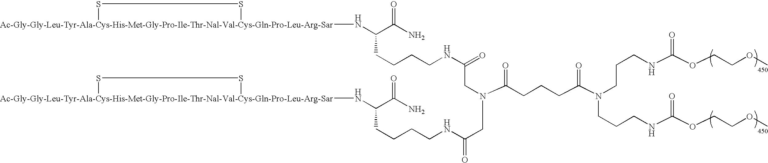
[Ac-Gly-Gly-Leu-Tyr-Ala-Cys-His-Met-Gly-Pro-Ile-Thr-Nal-Val-Cys-Gln-Pro-Leu-Arg-Sar]1(NC(C(N)=O)CCCCNC(=O)CN(C(CCCC(N(CCCNC(OCCOC)=O)CCCNC(OCCOC)=O)=O)=O)CC(NCCCCC(N[Ac-Gly-Gly-Leu-Tyr-Ala-Cys-His-Met-Gly-Pro-Ile-Thr-Nal-Val-Cys-Gln-Pro-Leu-Arg-Sar]2SS2)C(N)=O)=O)SS1
